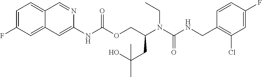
C1=CC(CNC(N(C(COC(NC2=CC3=CC(F)=CC=C3C=N2)=O)CC(C)(O)C)CC)=O)=C(Cl)C=C1F
